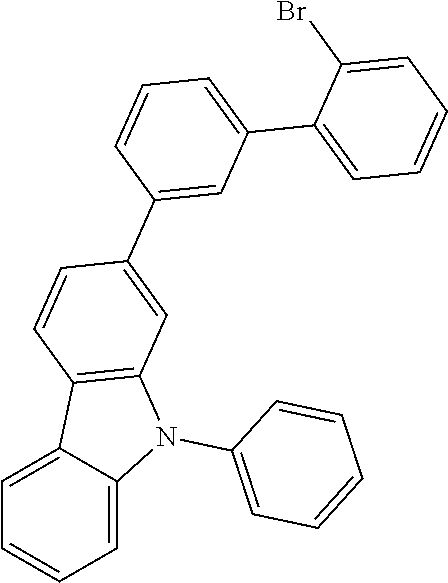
C1=C2C(=CC=C1)C1=C(N2C2=CC=CC=C2)C=C(C2=CC(C3=CC=CC=C3Br)=CC=C2)C=C1
